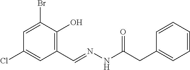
C1=C(Br)C(O)=C(C=NNC(CC2=CC=CC=C2)=O)C=C1Cl
